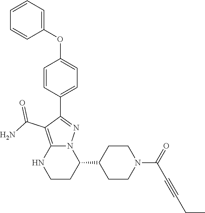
C1=CC(C2=NN3C(=C2C(N)=O)NCCC3C2CCN(C(C#CCC)=O)CC2)=CC=C1OC1=CC=CC=C1
